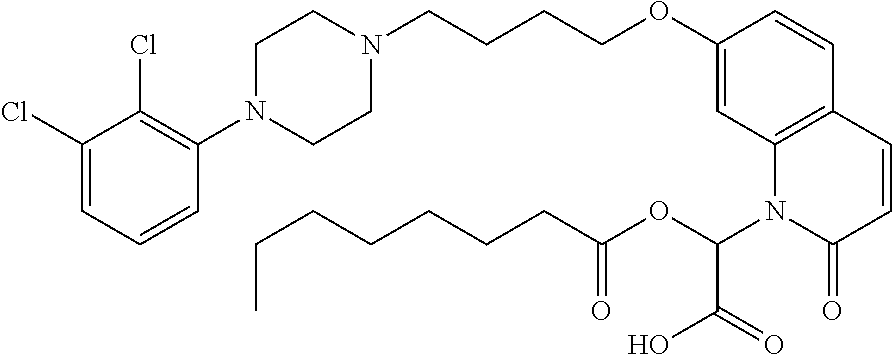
C1(Cl)=CC=CC(N2CCN(CCCCOC3=CC4=C(C=C3)C=CC(=O)N4C(OC(CCCCCCC)=O)C(=O)O)CC2)=C1Cl
